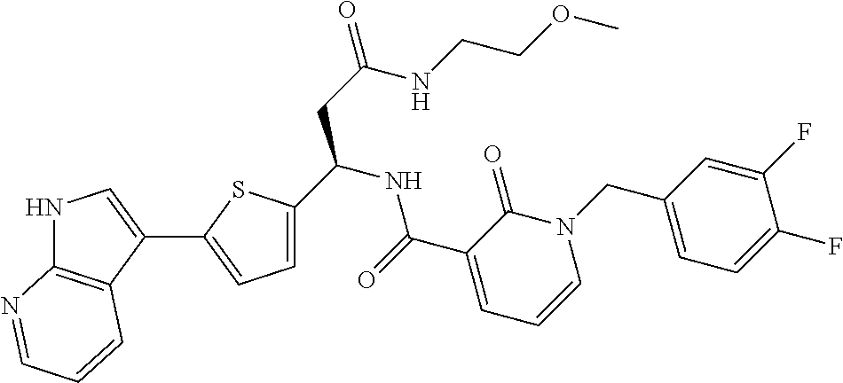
N1C2=C(C(C3=CC=C(C(NC(C4=CC=CN(CC5=CC=C(F)C(F)=C5)C4=O)=O)CC(=O)NCCOC)S3)=C1)C=CC=N2
